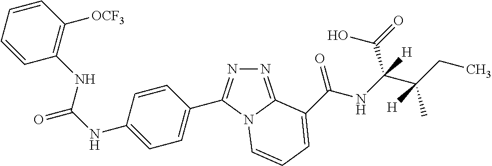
C1=CC=CC([OCF3])=C1NC(NC1=CC=C(C2=NN=C3N2C=CC=C3C(NC(C(CC)(C)[H])(C(=O)O)[H])=O)C=C1)=O
